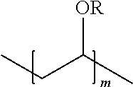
CCC(C)[OR]
